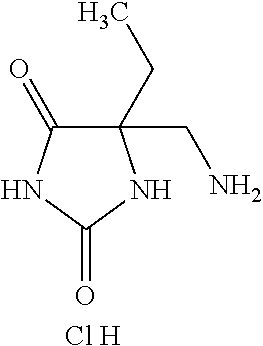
C1(CN)(CC)C(=O)NC(=O)N1.[Cl H]
